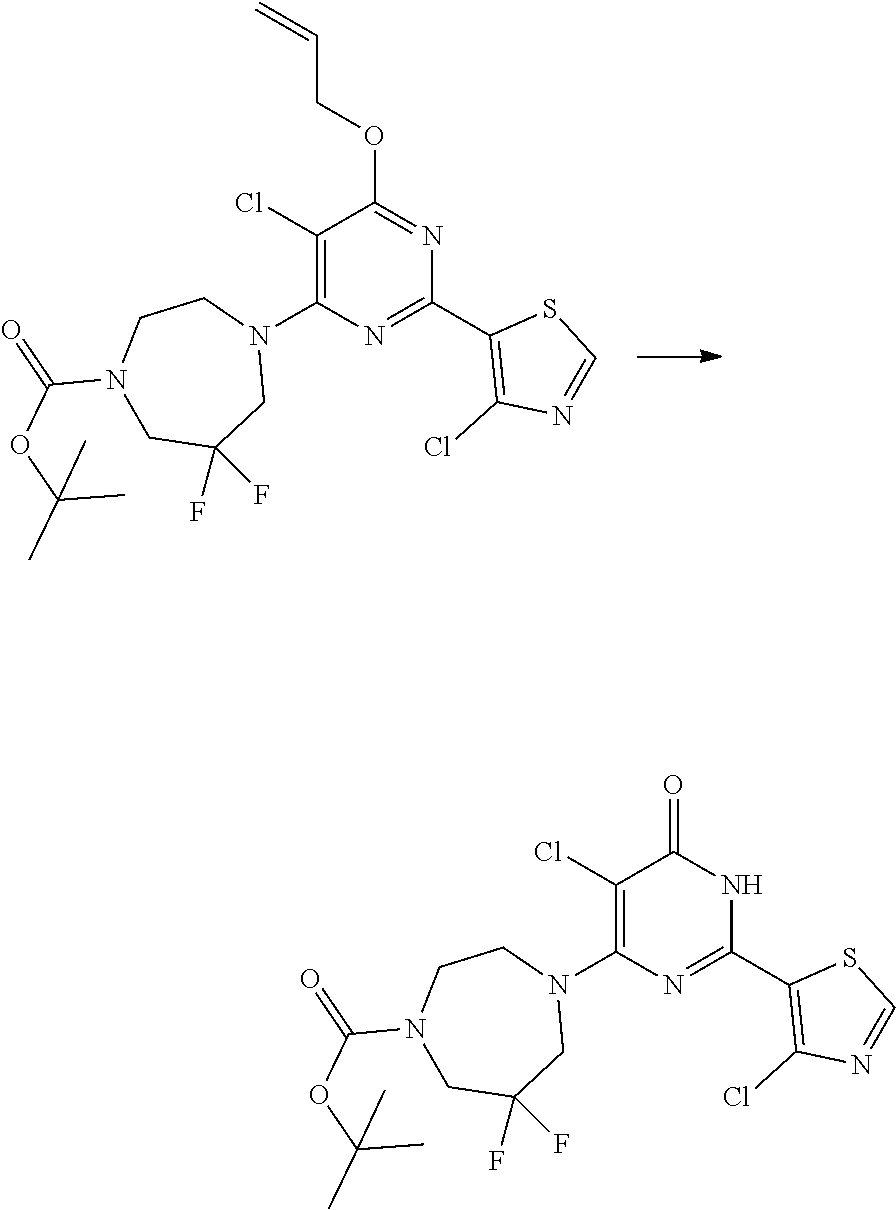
C1(Cl)=C(N2CCN(C(=O)OC(C)(C)C)CC(F)(F)C2)N=C(C2=C(Cl)N=CS2)N=C1OCC=C.C1(Cl)=C(N2CCN(C(=O)OC(C)(C)C)CC(F)(F)C2)N=C(C2=C(Cl)N=CS2)NC1=O
